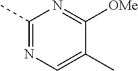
C1(C)=NC=C(C)C([OMe])=N1
